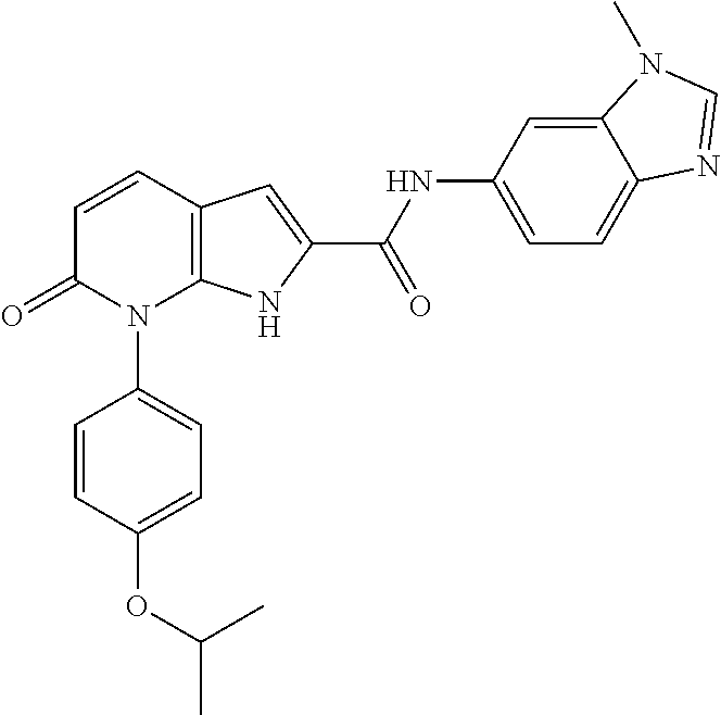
C12=C(C=CC(=O)N1C1=CC=C(OC(C)C)C=C1)C=C(C(NC1=CC=C3C(=C1)N(C)C=N3)=O)N2
